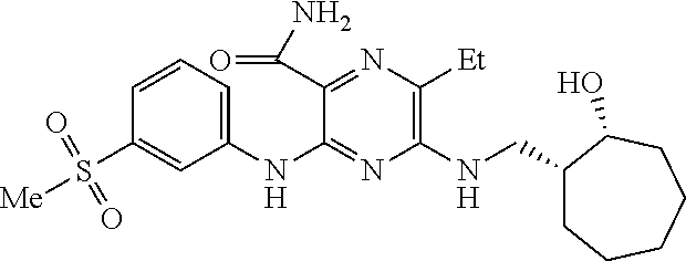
C1(NC2=NC(NCC3CCCCCC3O)=C([Et])N=C2C(N)=O)=CC=CC(S([Me])(=O)=O)=C1
